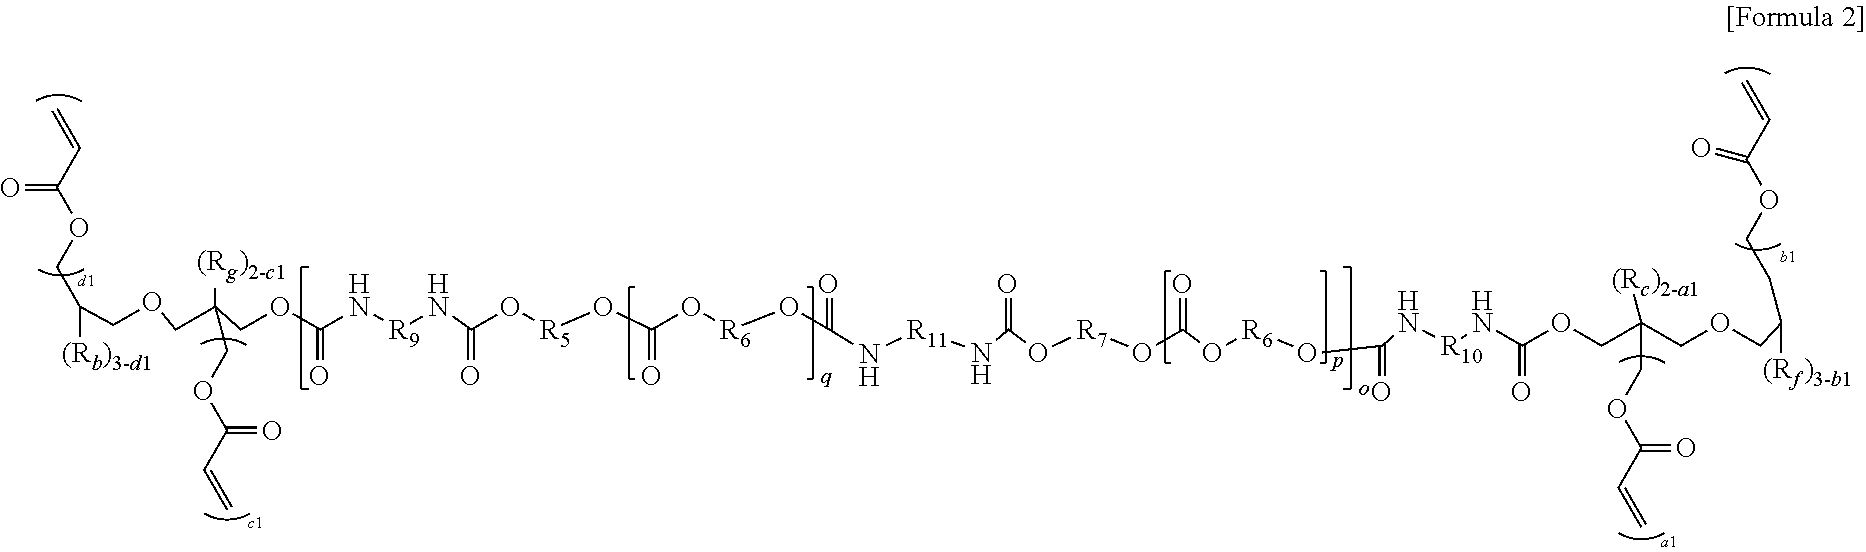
C(COCC(COC(N[R9]NC(O[R5]OC(O[R6]OC(N[R11]NC(O[R7]OC(O[R6]OC(N[R10]NC(OCC(COCC([(Rf)3-b1])CCOC(C=C)=O)(COC(C=C)=O)[(Rc)2-a1])=O)=O)=O)=O)=O)=O)=O)=O)([(Rg)2-c1])COC(C=C)=O)(COC(C=C)=O)[(Rb)3-d1]
